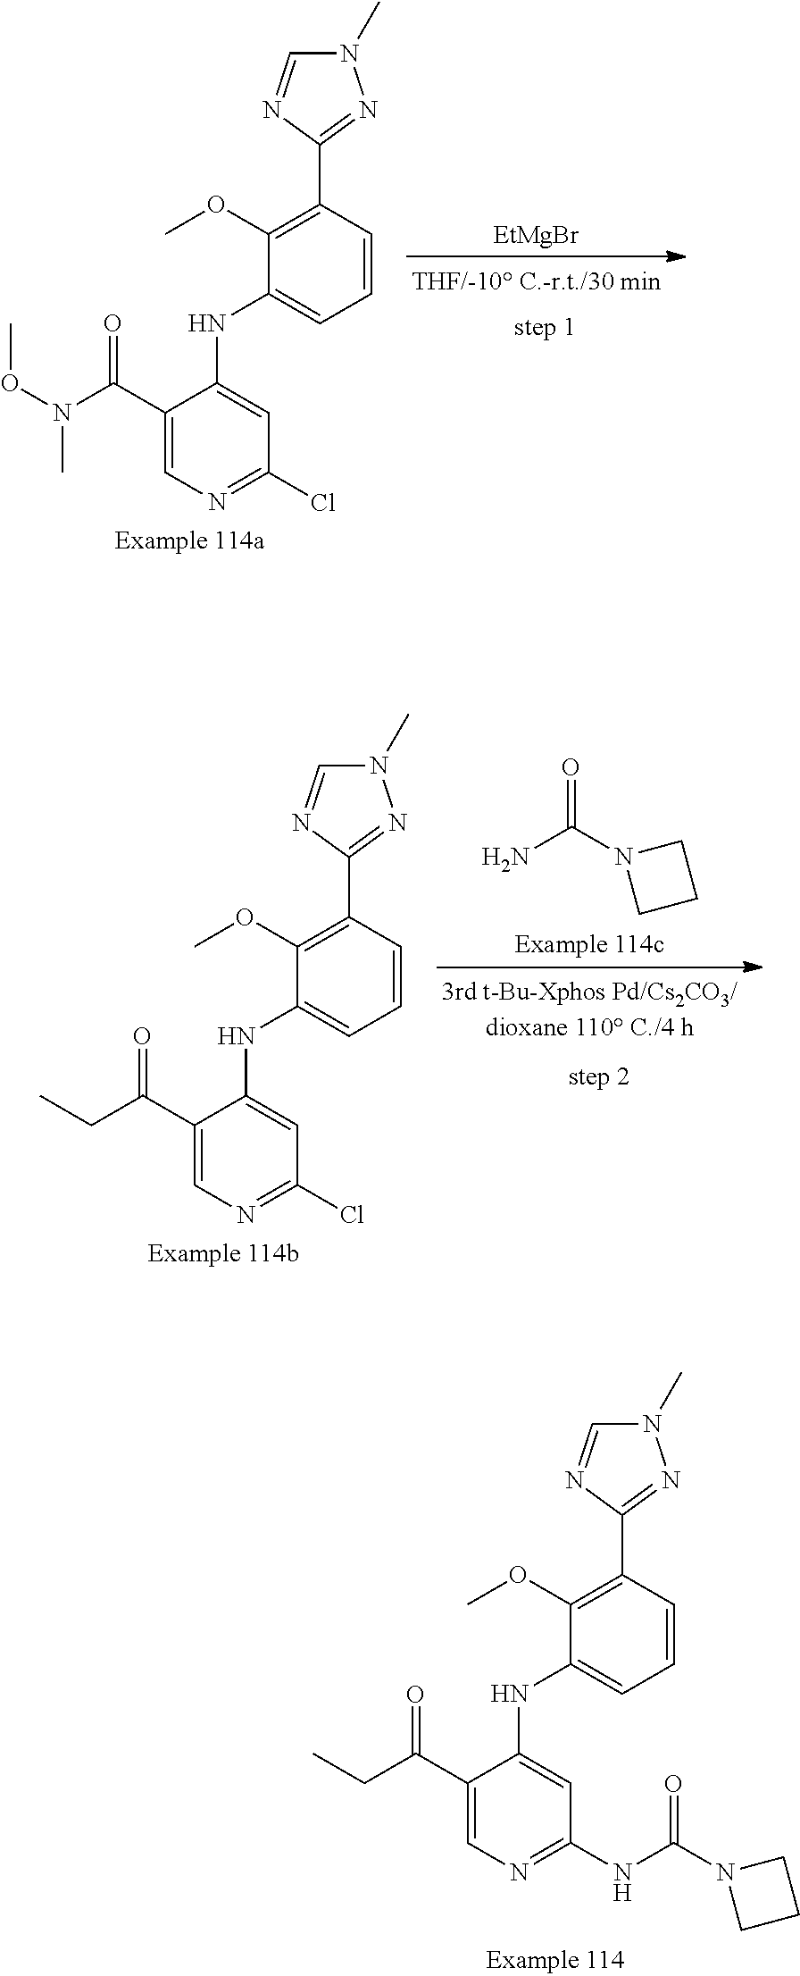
[EtMgBr].C1(OC)=C(C2=NN(C)C=N2)C=CC=C1NC1=CC(Cl)=NC=C1C(N(OC)C)=O.C1(OC)=C(C2=NN(C)C=N2)C=CC=C1NC1=CC(NC(N2CCC2)=O)=NC=C1C(CC)=O.NC(N1CCC1)=O.C1(OC)=C(C2=NN(C)C=N2)C=CC=C1NC1=CC(Cl)=NC=C1C(CC)=O
